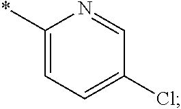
C1(Cl)=CC=C(*)N=C1
